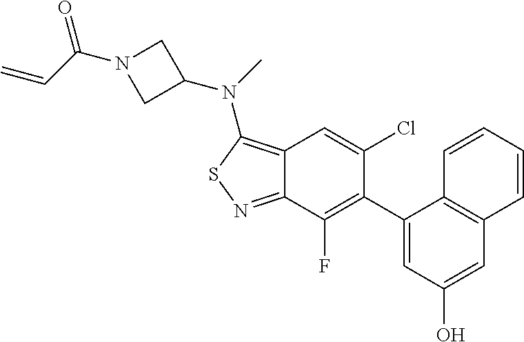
C12=C(N(C3CN(C(=O)C=C)C3)C)SN=C1C(F)=C(C1=CC(O)=CC3=C1C=CC=C3)C(Cl)=C2
